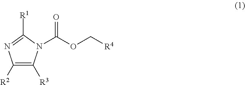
C1([R2])=C([R3])N(C(OC[R4])=O)C([R1])=N1
